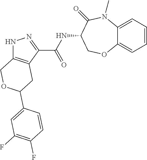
C1=CC=C2C(=C1)N(C)C(=O)C(NC(C1=NNC3=C1CC(C1=CC(F)=C(F)C=C1)OC3)=O)CO2
